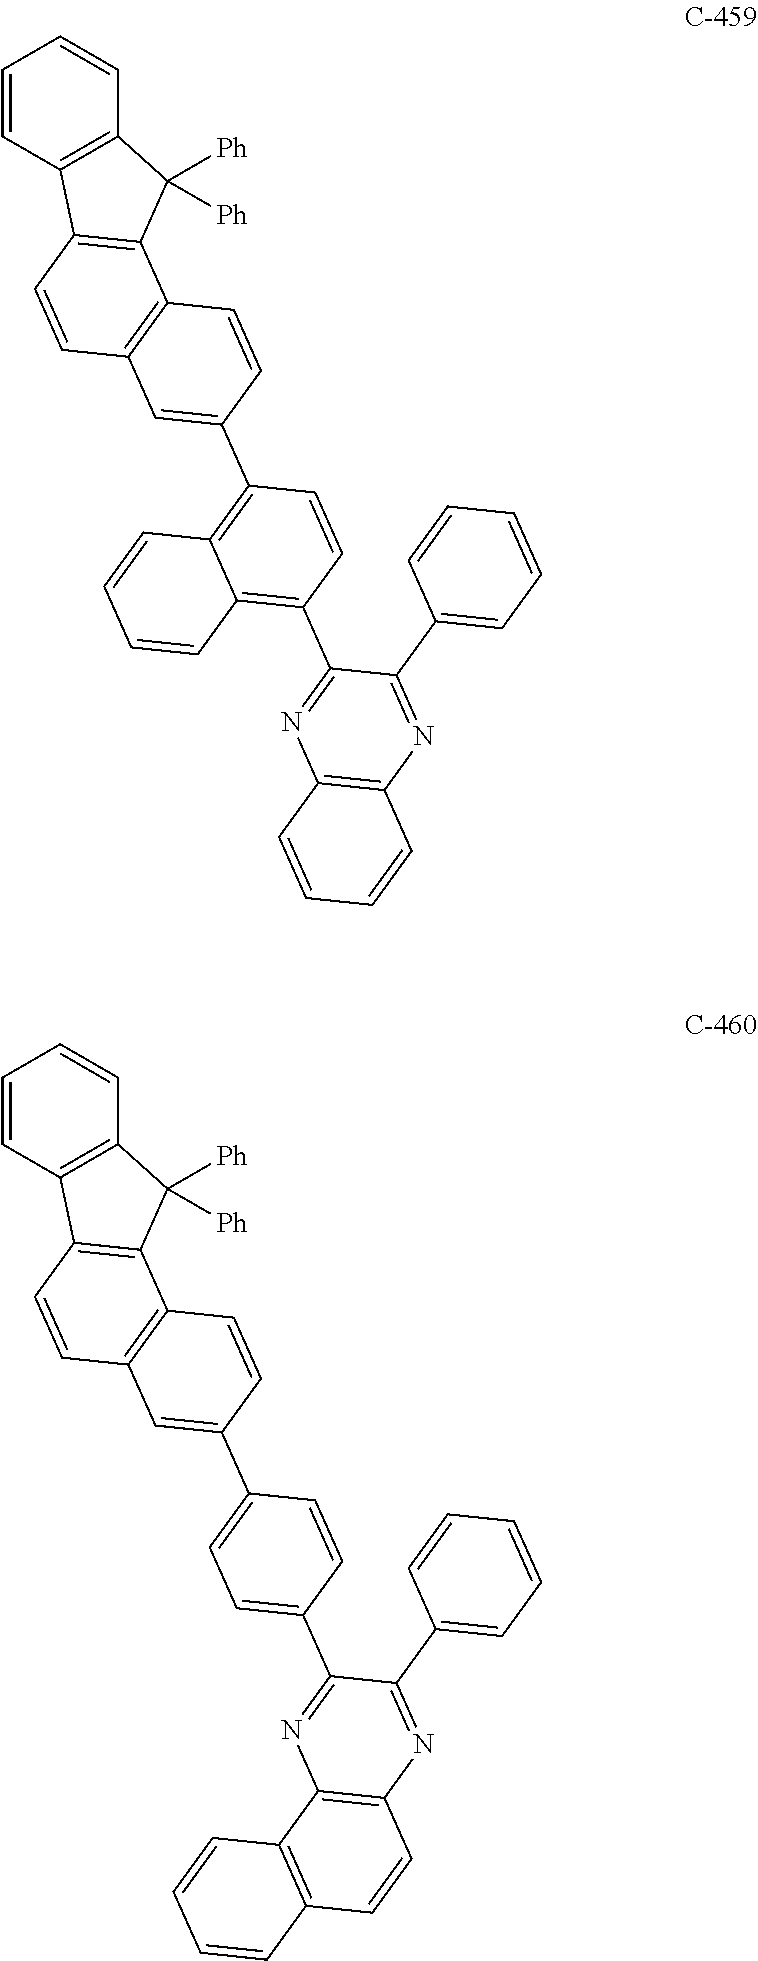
C1=CC2=C(C=C1)C([Ph])([Ph])C1=C2C=CC2=C1C=CC(C1=C3C(=C(C4=NC5=C(N=C4C4=CC=CC=C4)C=CC=C5)C=C1)C=CC=C3)=C2.C1=CC2=C(C=C1)C([Ph])([Ph])C1=C2C=CC2=C1C=CC(C1=CC=C(C3=NC4=C(N=C3C3=CC=CC=C3)C=CC3=C4C=CC=C3)C=C1)=C2
